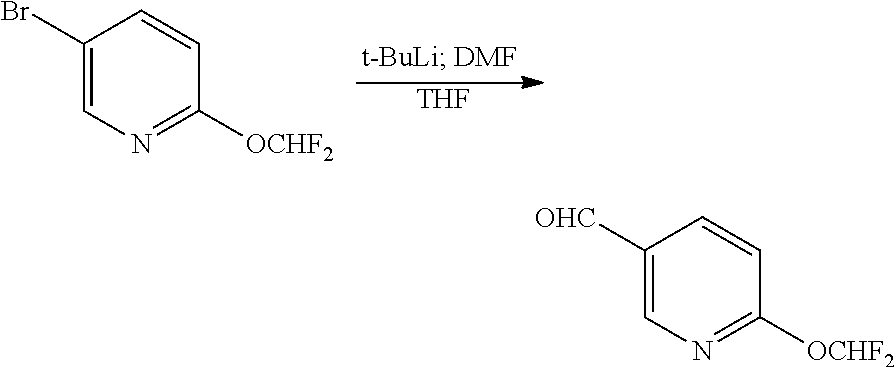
C1(Br)=CN=C([OCHF2])C=C1.[THF].C1([OHC])=CN=C([OCHF2])C=C1
